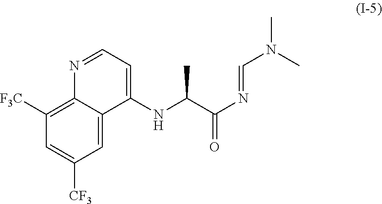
O=C(C(NC1=CC=NC2=C([F3C])C=C([CF3])C=C12)C)N=CN(C)C
